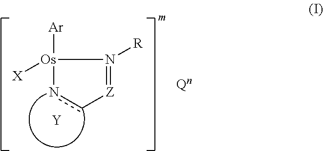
[Os]1([X])([Ar])nc[Z]=N1[R].[Y]
